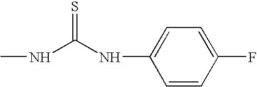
N(C(NC)=S)C1=CC=C(F)C=C1
